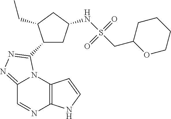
C12=C(N3C(=NN=C3C3CC(NS(CC4OCCCC4)(=O)=O)CC3CC)C=N1)C=CN2
